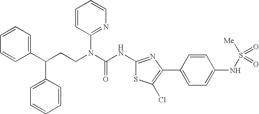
C1(C(CCN(C(NC2=NC(C3=CC=C(NS([Me])(=O)=O)C=C3)=C(Cl)S2)=O)C2=NC=CC=C2)C2=CC=CC=C2)=CC=CC=C1
